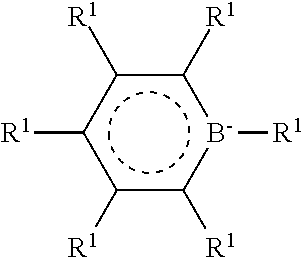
c1([R1])c([R1])c([R1])[b-]([R1])c([R1])c1[R1]
